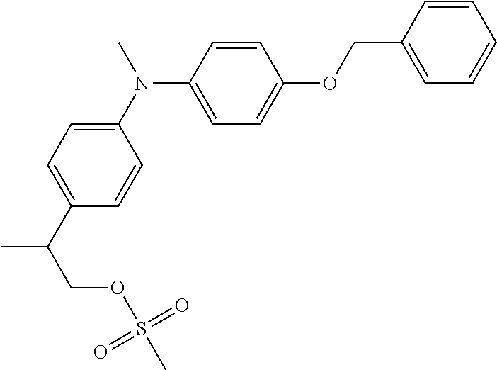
O=S(OCC(C1=CC=C(N(C2=CC=C(OCC3=CC=CC=C3)C=C2)C)C=C1)C)(=O)C
